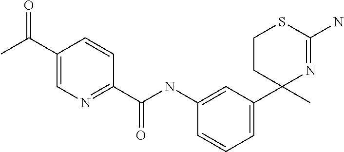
C1=C(C(C)=O)C=CC(C(NC2=CC(C3(C)N=C(N)SCC3)=CC=C2)=O)=N1
